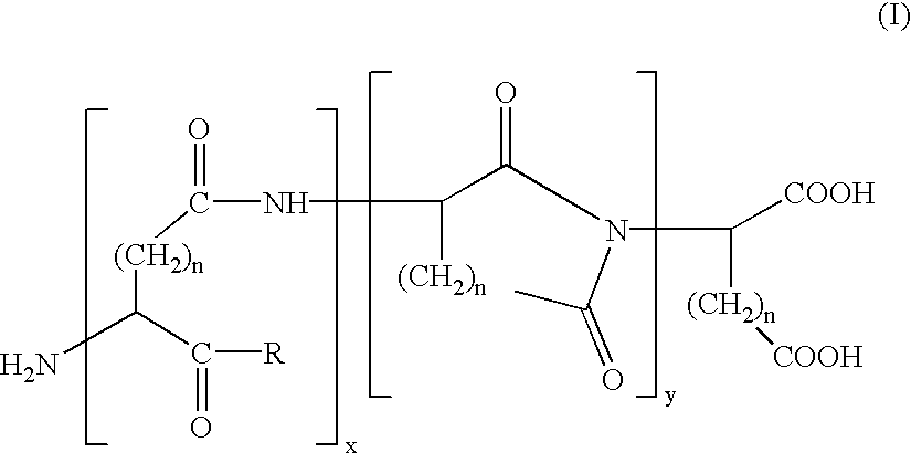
[(CH2)n](C(=O)NC([(CH2)n])C(=O)N(C([(CH2)n][COOH])[COOH])C(C)=O)C(N)C(=O)[R]
